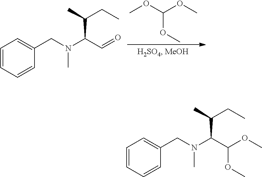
C1=CC=CC(CN(C(C=O)C(C)CC)C)=C1.COC(OC)OC.C1=CC=CC(CN(C(C(OC)OC)C(C)CC)C)=C1
